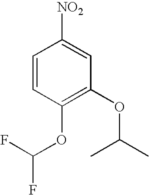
C1=CC(OC(F)F)=C(OC(C)C)C=C1[NO2]
